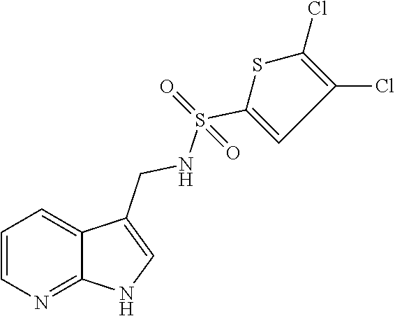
C1=CN=C2C(=C1)C(CNS(=O)(=O)C1=CC(Cl)=C(Cl)S1)=CN2
